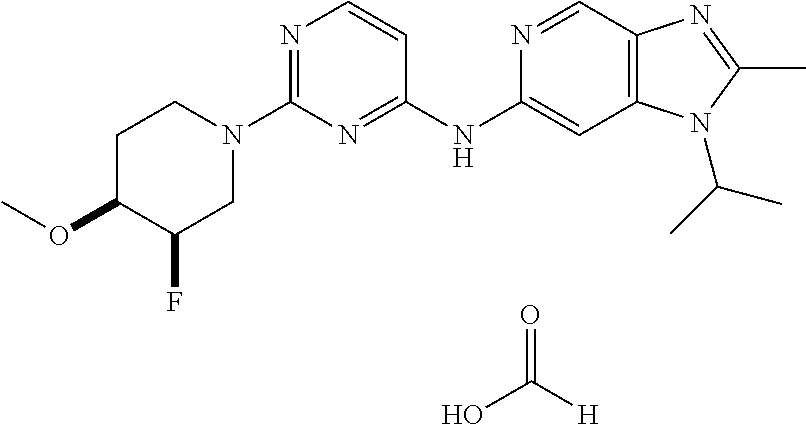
OC([H])=O.C1(N2CCC(OC)C(F)C2)=NC=CC(NC2=CC3=C(C=N2)N=C(C)N3C(C)C)=N1
